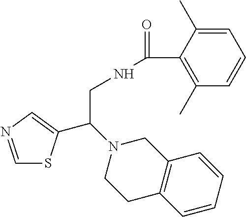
C1=NC=C(C(N2CCC3=C(C2)C=CC=C3)CNC(=O)C2=C(C)C=CC=C2C)S1
